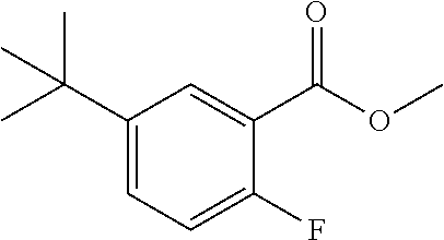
C1(C(C)(C)C)=CC=C(F)C(C(OC)=O)=C1
